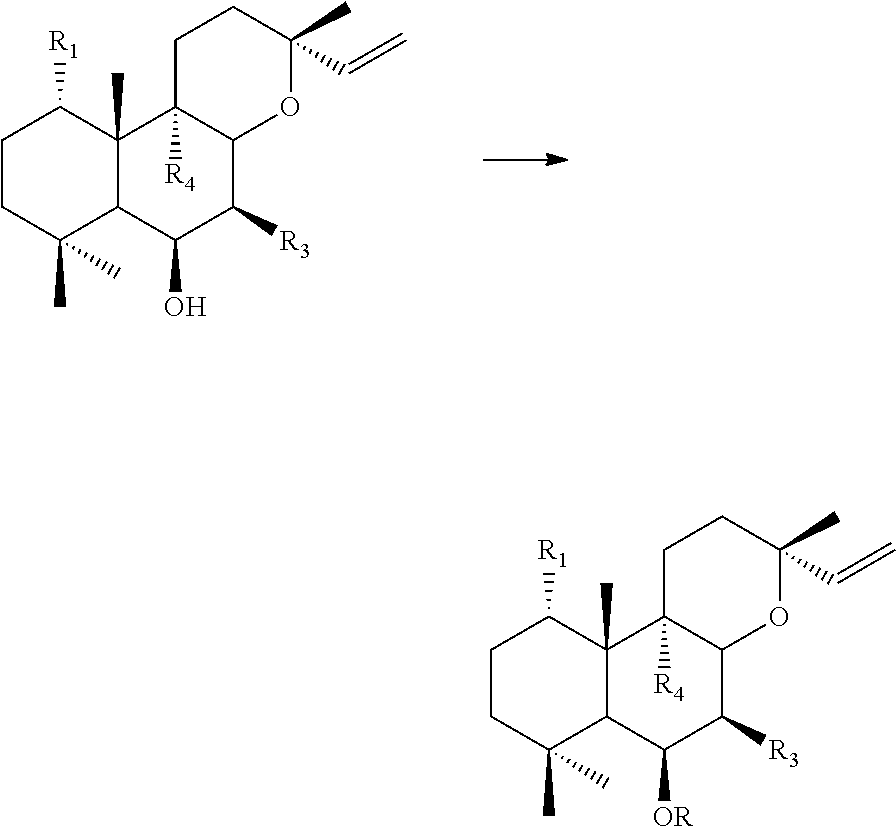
C1CC(C)(C)C2C(C)(C1[R1])C1([R4])C(C([R3])C2O)OC(C)(C=C)CC1.C1CC(C)(C)C2C(C)(C1[R1])C1([R4])C(C([R3])C2[OR])OC(C)(C=C)CC1
